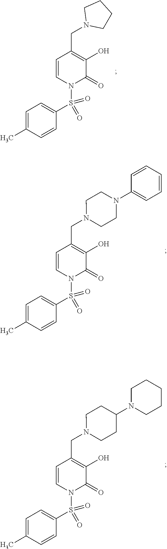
C1=C(C)C=CC(S(=O)(N2C(=O)C(O)=C(CN3CCN(C4=CC=CC=C4)CC3)C=C2)=O)=C1.C1=C(C)C=CC(S(=O)(N2C(=O)C(O)=C(CN3CCC(N4CCCCC4)CC3)C=C2)=O)=C1.C1=C(C)C=CC(S(=O)(N2C(=O)C(O)=C(CN3CCCC3)C=C2)=O)=C1
